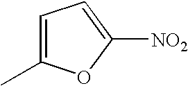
C1=C(C)OC([NO2])=C1
